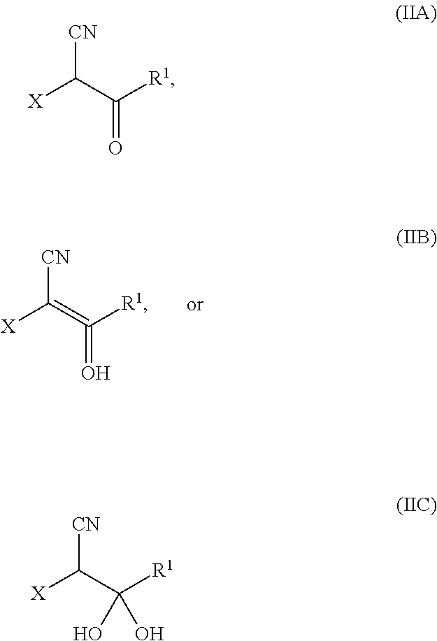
[CN]C([X])=C([R1])=O.[CN]C([X])C([R1])=O.[CN]C([X])C([R1])(O)O
